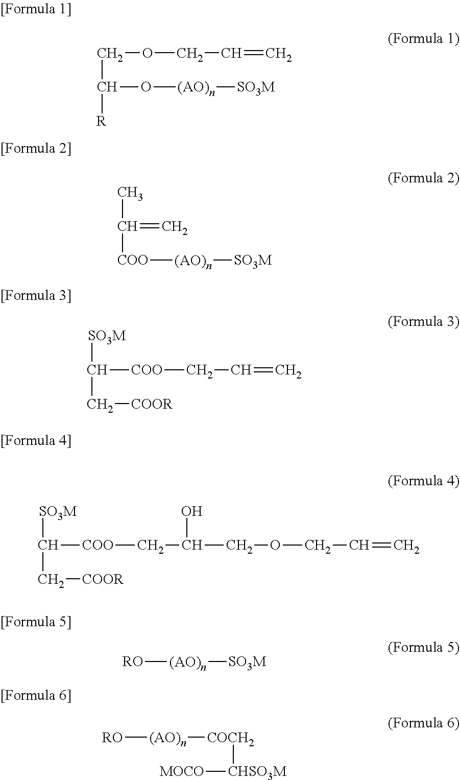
C([COO]CC(O)COCC=C)([SO3M])C[COOR].C(OCC=C)C([R])O[(AO)n][SO3M].C([COO][(AO)n][SO3M])(C)=C.C([COO]CC=C)([SO3M])C[COOR].[RO][(AO)n][SO3M].[RO][(AO)n][COCH2][CHSO3M][MOCO]
